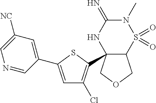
C1=C(C2=CC([NC])=CN=C2)SC(C23C(COC2)S(=O)(=O)N(C)C(=N)N3)=C1Cl
